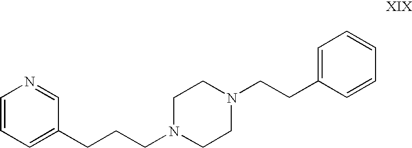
C1=CC=C(CCCN2CCN(CCC3=CC=CC=C3)CC2)C=N1
